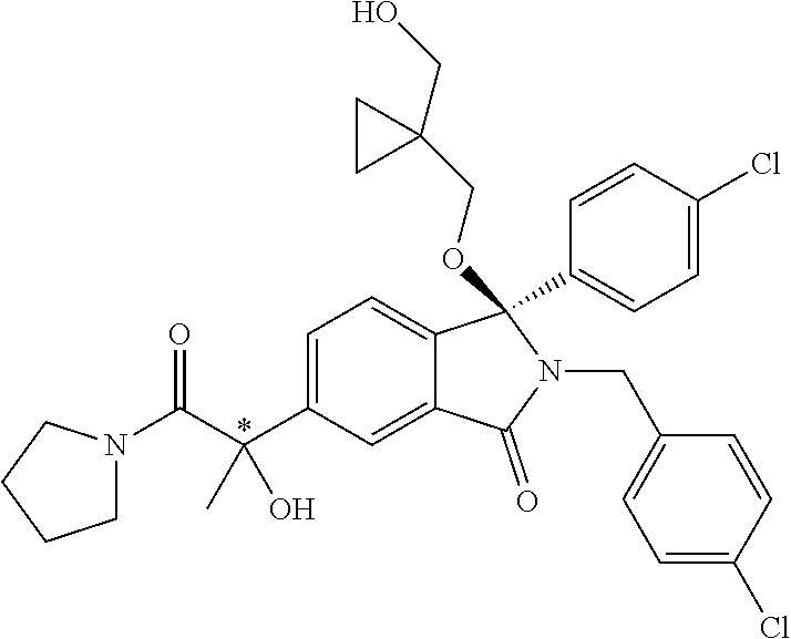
C1=C(C(C(=O)N2CCCC2)(C)O)C=C2C(=C1)C(OCC1(CO)CC1)(C1=CC=C(Cl)C=C1)N(CC1=CC=C(Cl)C=C1)C2=O
